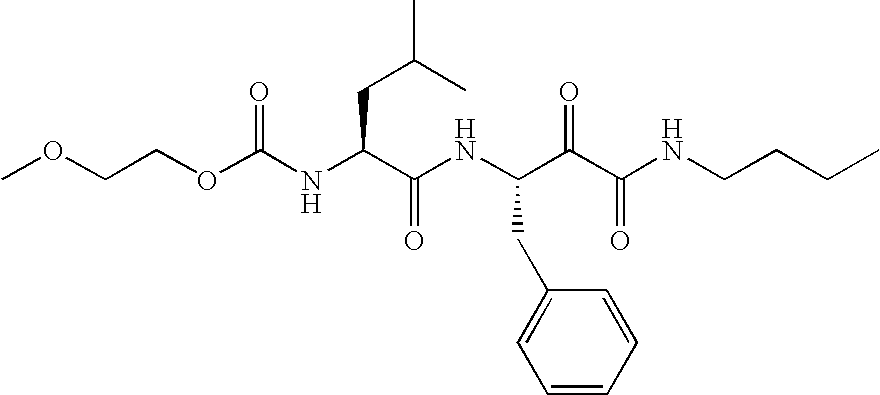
COCCOC(NC(C(NC(C(C(NCCCC)=O)=O)CC1=CC=CC=C1)=O)CC(C)C)=O
